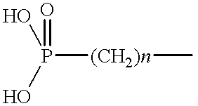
P([(CH2)n]C)(O)(O)=O
